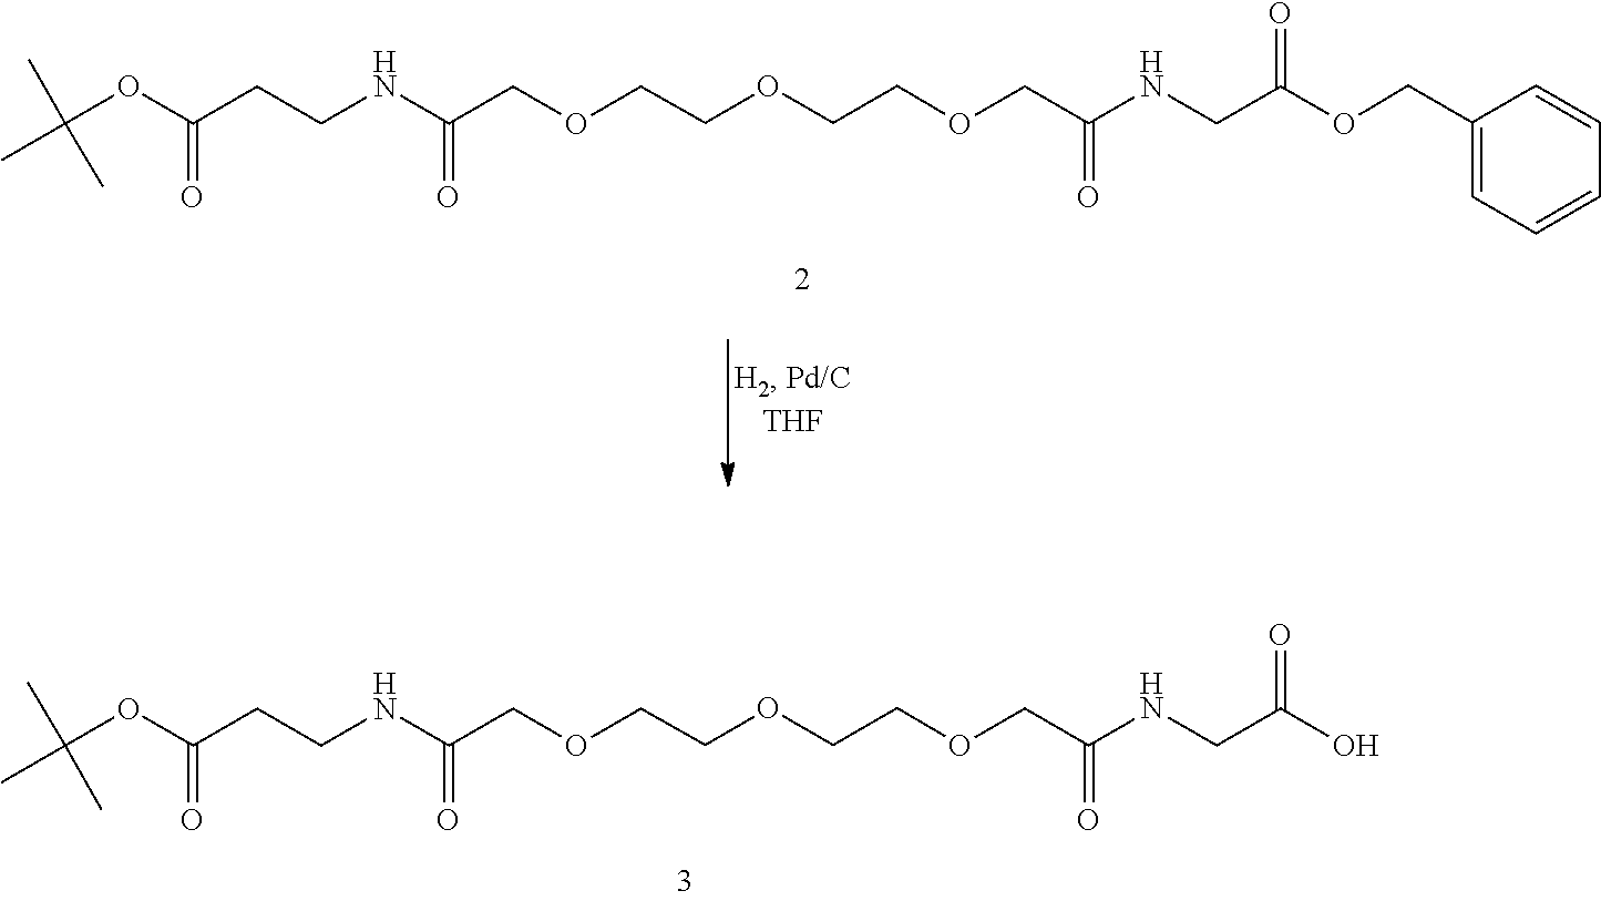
O(C(=O)CCNC(=O)COCCOCCOCC(NCC(=O)OCC1=CC=CC=C1)=O)C(C)(C)C.O(C(=O)CCNC(=O)COCCOCCOCC(NCC(=O)O)=O)C(C)(C)C
